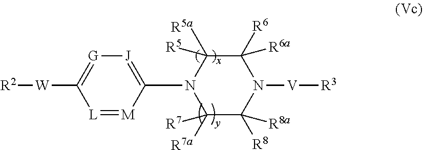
[L]1=[M]C(N2C([R7a])([R7])C([R8])([R8a])N([V][R3])C([R6])([R6a])C2([R5a])[R5])=[J][G]=C1[W][R2]
